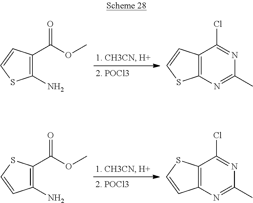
C1(N)=C(C(=O)OC)C=CS1.C12=C(C=CS1)C(Cl)=NC(C)=N2.C1(N)=C(C(=O)OC)SC=C1.C12=C(SC=C1)C(Cl)=NC(C)=N2
